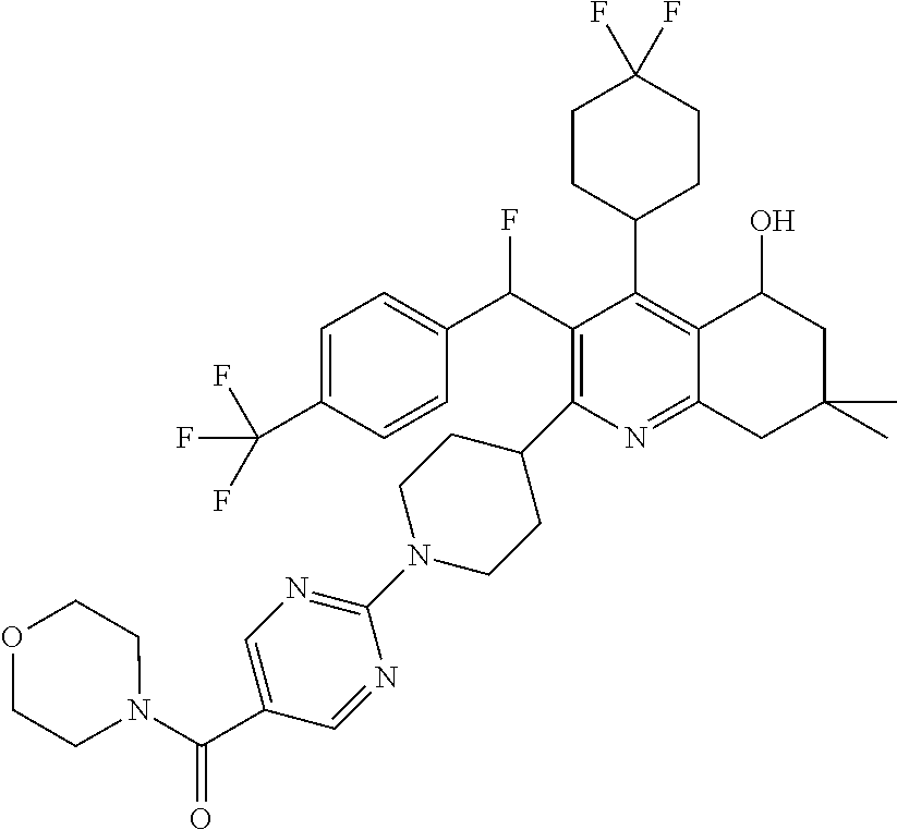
C1(N2CCC(C3=C(C(C4=CC=C(C(F)(F)F)C=C4)F)C(C4CCC(F)(F)CC4)=C4C(=N3)CC(C)(C)CC4O)CC2)=NC=C(C(N2CCOCC2)=O)C=N1
